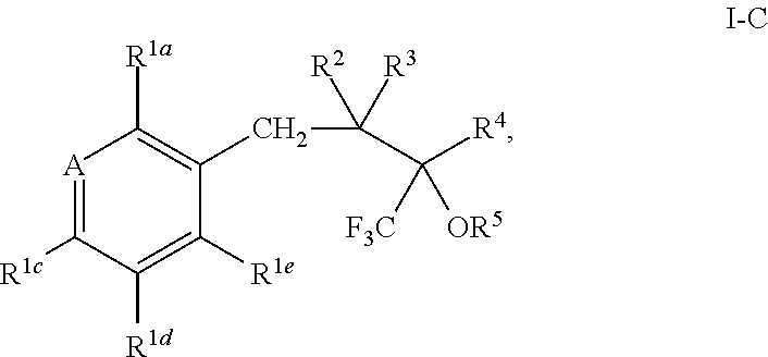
[A]1=C([R1c])C([R1d])=C([R1e])C(CC([R2])([R3])C([R4])([F3C])[OR5])=C1[R1a]
